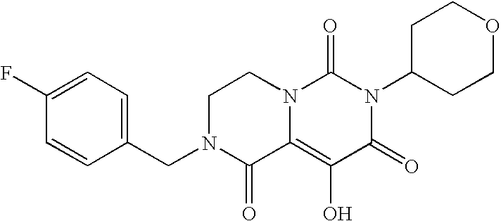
C1(F)=CC=C(CN2C(=O)C3=C(O)C(=O)N(C4CCOCC4)C(=O)N3CC2)C=C1
